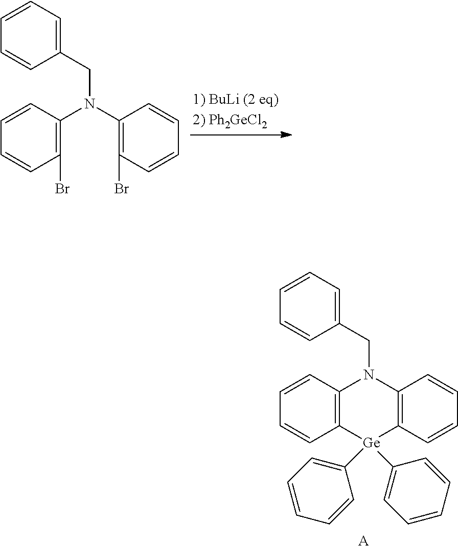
C1=CC=C(CN(C2=C(Br)C=CC=C2)C2=C(Br)C=CC=C2)C=C1.C1=CC=C(CN2C3=C(C=CC=C3)[Ge](C3=CC=CC=C3)(C3=CC=CC=C3)C3=C2C=CC=C3)C=C1.[A]
